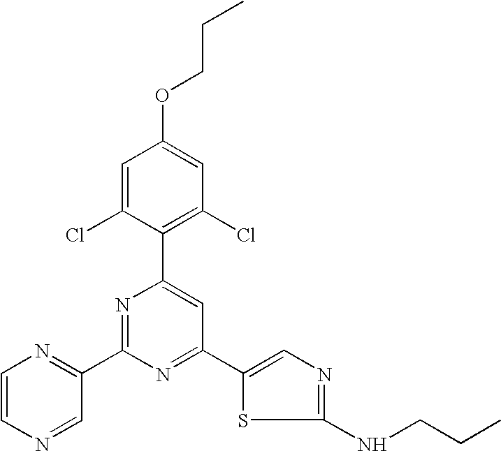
C1=C(Cl)C(C2=CC(C3=CN=C(NCCC)S3)=NC(C3=NC=CN=C3)=N2)=C(Cl)C=C1OCCC
